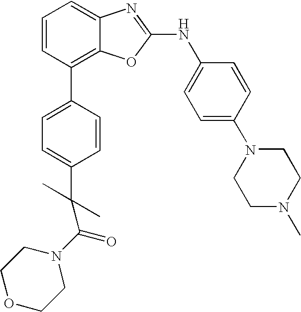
C1=CC(C2=CC=C(C(C(N3CCOCC3)=O)(C)C)C=C2)=C2C(=C1)N=C(NC1=CC=C(N3CCN(C)CC3)C=C1)O2
